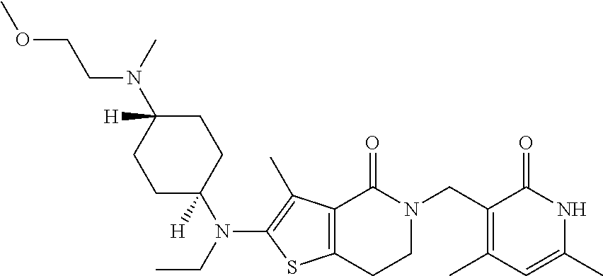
N(C1([H])CCC(N(CC)C2=C(C)C3=C(S2)CCN(CC2=C(C)C=C(C)NC2=O)C3=O)([H])CC1)(C)CCOC
